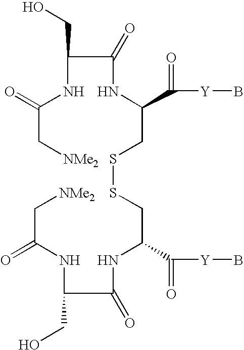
C(NC(=O)C[NMe2])(C(NC(CSSCC(NC(C(CO)NC(C[NMe2])=O)=O)C([Y]B)=O)C([Y]B)=O)=O)CO
